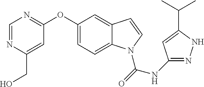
O(C1=CC=C2C(=C1)C=CN2C(=O)NC1=NNC(C(C)C)=C1)C1=NC=NC(CO)=C1
